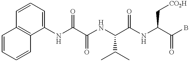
C1=CC=CC2=C1C=CC=C2NC(C(NC(C(NC(C(B)=O)C[CO2H])=O)C(C)C)=O)=O
